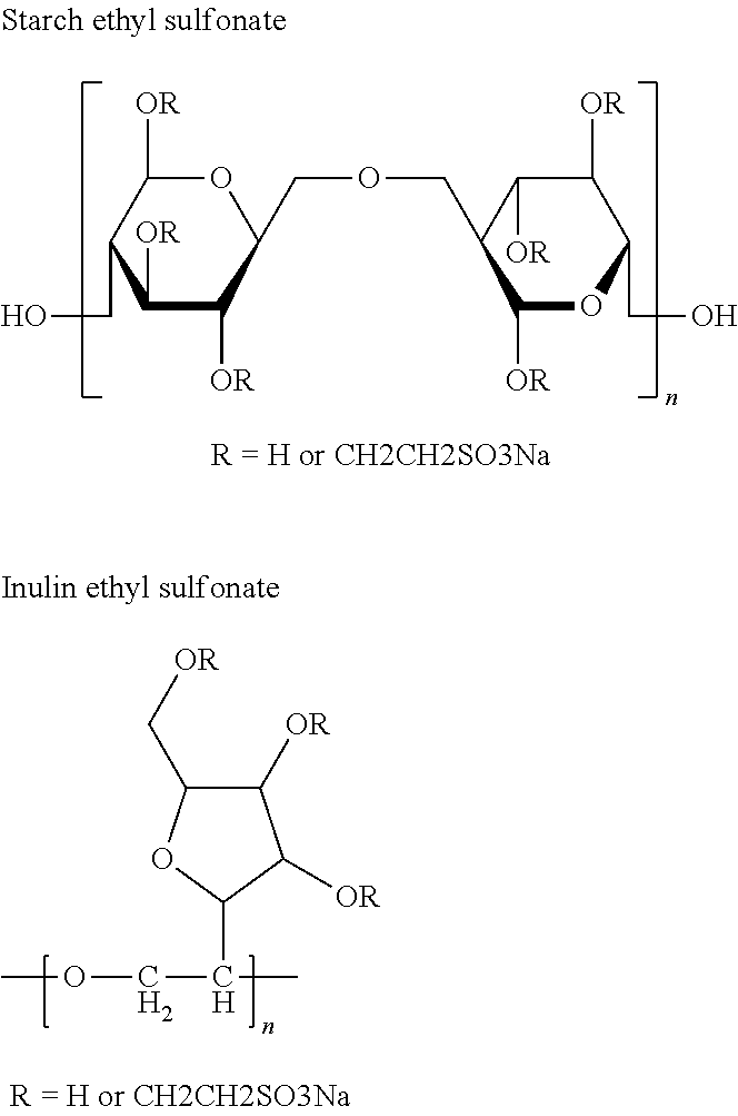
C1([OR])C([OR])C(COCC2C([OR])OC(CO)C([OR])C2[OR])OC([OR])C1CO.C1([OR])C(C[OR])OC(C(COC)C)C1[OR]
